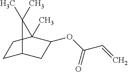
C1C2CC(OC(C=C)=O)C(C)(C1)C2(C)C
